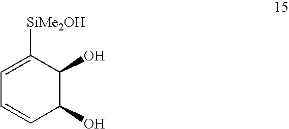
C1=C([SiMe2OH])C(O)C(O)C=C1
